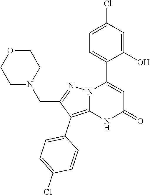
C1(O)=CC(Cl)=CC=C1C1=CC(=O)NC2=C(C3=CC=C(Cl)C=C3)C(CN3CCOCC3)=NN12
